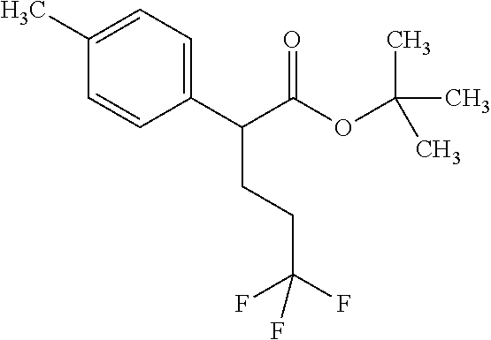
C1(C)=CC=C(C(C(OC(C)(C)C)=O)CCC(F)(F)F)C=C1
